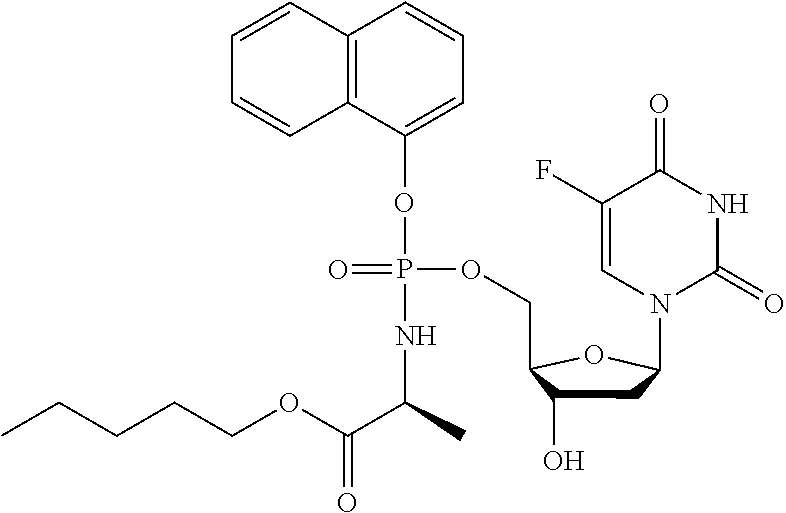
C12=C(C(OP(NC(C(OCCCCC)=O)C)(OCC3C(O)CC(N4C(=O)NC(=O)C(F)=C4)O3)=O)=CC=C1)C=CC=C2
